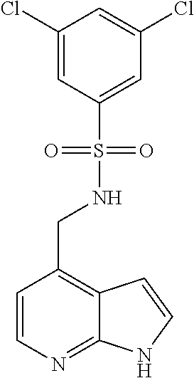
C1=CN=C2C(=C1CNS(=O)(=O)C1=CC(Cl)=CC(Cl)=C1)C=CN2
